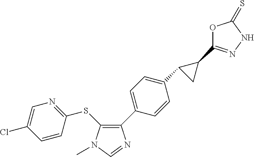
S(C1=C(C2=CC=C(C3CC3C3=NNC(=S)O3)C=C2)N=CN1C)C1=NC=C(Cl)C=C1
